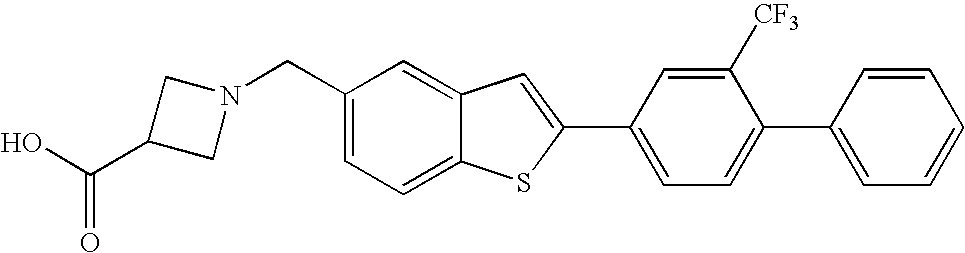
C1=C(CN2CC(C(O)=O)C2)C=C2C(=C1)SC(C1=CC=C(C3=CC=CC=C3)C([CF3])=C1)=C2
